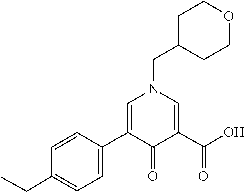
C1(C2=CC=C(CC)C=C2)=CN(CC2CCOCC2)C=C(C(=O)O)C1=O
